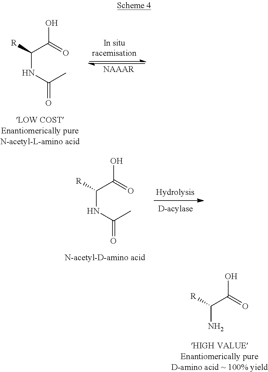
C(N)(C(=O)O)[R].[NAAAR].C(NC(C)=O)(C(=O)O)[R].C(NC(C)=O)(C(=O)O)[R]
